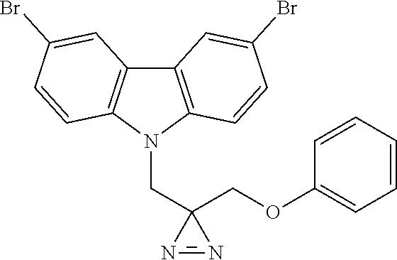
C12=C(N(CC3(COC4=CC=CC=C4)N=N3)C3=C1C=C(Br)C=C3)C=CC(Br)=C2
